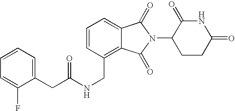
C(C1=C2C(=CC=C1)C(=O)N(C1CCC(=O)NC1=O)C2=O)NC(CC1=CC=CC=C1F)=O
